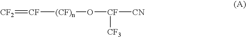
[CF2]=[CF][(CF)n]O[CF]([CN])[CF3]
